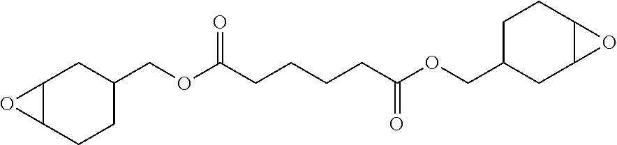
C12C(CCC(COC(CCCCC(OCC3CC4C(CC3)O4)=O)=O)C1)O2
